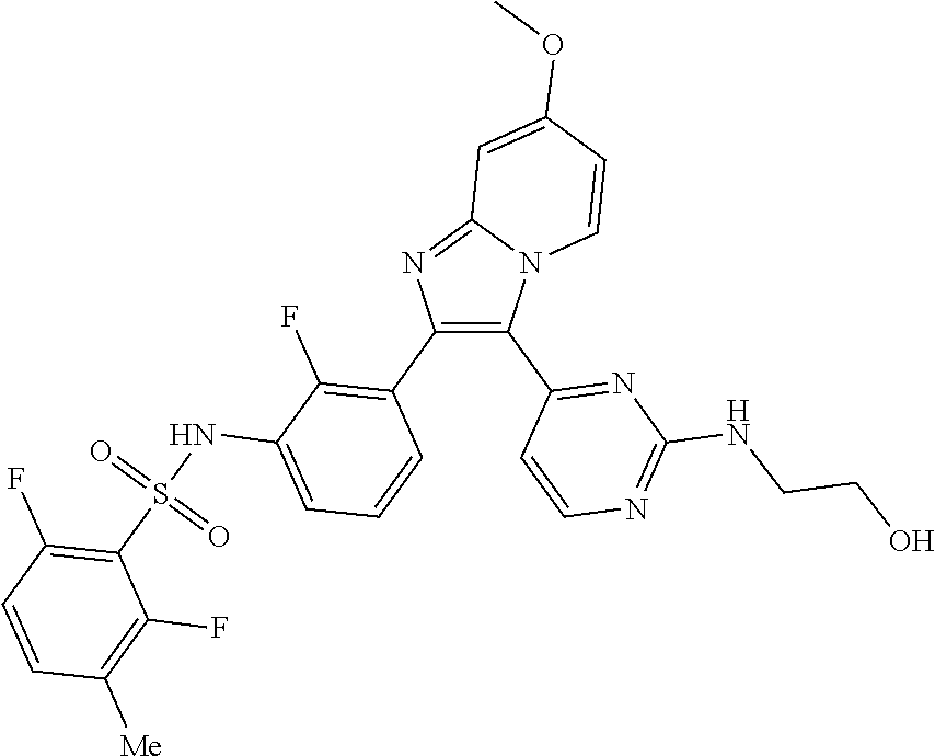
C12=NC(C3=C(F)C(NS(C4=C(F)C=CC([Me])=C4F)(=O)=O)=CC=C3)=C(C3=NC(NCCO)=NC=C3)N1C=CC(OC)=C2
